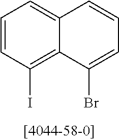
C1=CC(I)=C2C(=C1)C=CC=C2Br
